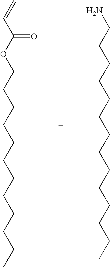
C=CC(OCCCCCCCCCCCC)=O.NCCCCCCCCCCCCCC
